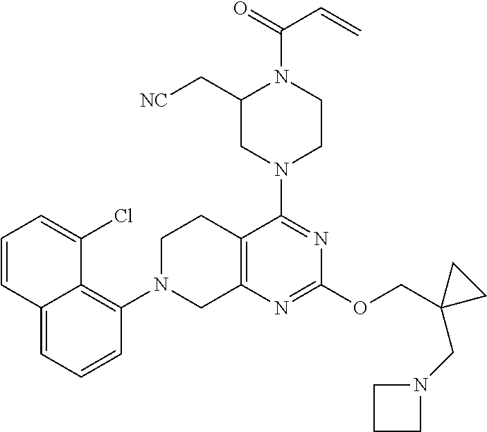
C12=CC=CC(N3CC4=C(CC3)C(N3CCN(C(=O)C=C)C(C[NC])C3)=NC(OCC3(CN5CCC5)CC3)=N4)=C1C(Cl)=CC=C2
